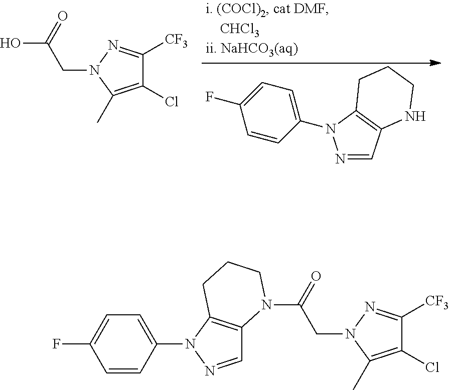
C1=CC(N2N=CC3=C2CCCN3)=CC=C1F.C1(Cl)=C(C)N(CC(O)=O)N=C1[CF3].C1=NN(C2=CC=C(F)C=C2)C2=C1N(C(=O)CN1C(C)=C(Cl)C([CF3])=N1)CCC2
